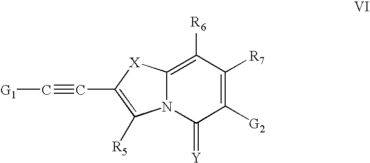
C12=C([R6])C([R7])=C([G2])C(=[Y])N1C([R5])=C(C#C[G1])[X]2
